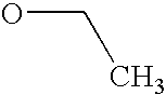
OCC
